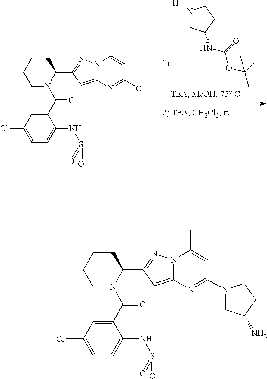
N1CC(NC(OC(C)(C)C)=O)CC1.[H].C1CCCC(C2=NN3C(=C2)N=C(Cl)C=C3C)N1C(=O)C1=CC(Cl)=CC=C1NS(C)(=O)=O.C1CCCC(C2=NN3C(=C2)N=C(N2CC(N)CC2)C=C3C)N1C(=O)C1=CC(Cl)=CC=C1NS(C)(=O)=O
